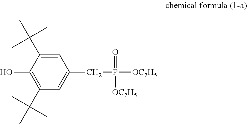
C1=C(CP(=O)([OC2H5])[OC2H5])C=C(C(C)(C)C)C(O)=C1C(C)(C)C
